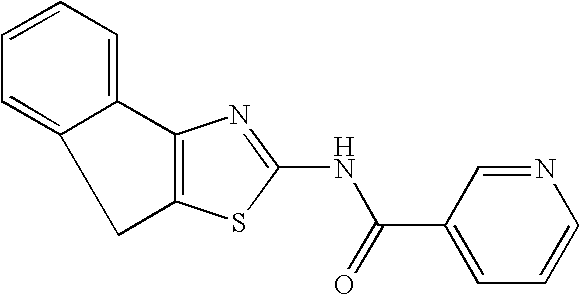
C1C2=CC=CC=C2C2=C1SC(NC(C1=CC=CN=C1)=O)=N2
